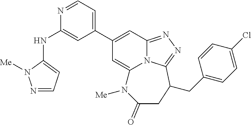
N(C1=CC(C2=CC3=NN=C4N3C(=C2)N([Me])C(=O)CC4CC2=CC=C(Cl)C=C2)=CC=N1)C1=CC=NN1[Me]
